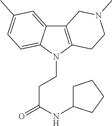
C12=C(N(CCC(=O)NC3CCCC3)C3=CC=C(C)C=C13)CCN(C)C2
